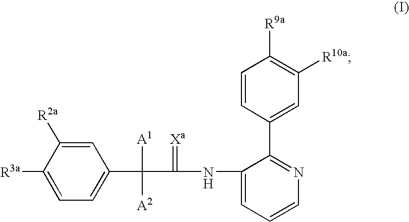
C1=C([R2a])C([R3a])=CC=C1C(C(NC1=CC=CN=C1C1=CC([R10a])=C([R9a])C=C1)=[Xa])([A1])[A2]
